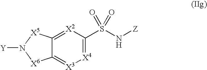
S(N[Z])(=O)(=O)C1=[X4][X3]=C2C(=[X2]1)[X5]N([Y])[X6]2
